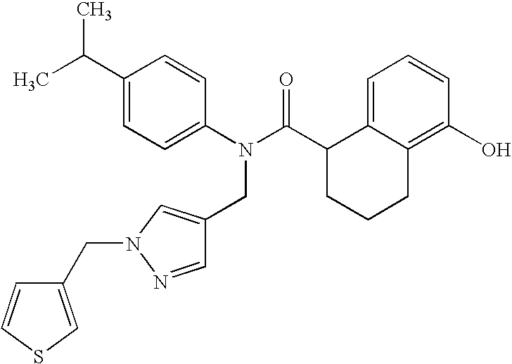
C1(C(C)C)=CC=C(N(C(C2CCCC3=C(O)C=CC=C23)=O)CC2=CN(CC3=CSC=C3)N=C2)C=C1
